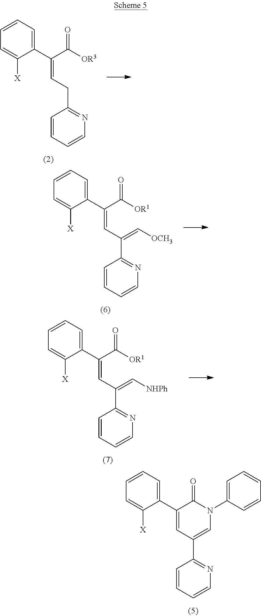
C1(C(C([OR3])=O)=CCC2=NC=CC=C2)=CC=CC=C1[X].C1(C(C([OR1])=O)=CC(C2=NC=CC=C2)=C[OCH3])=CC=CC=C1[X].C1(C(C([OR1])=O)=CC(C2=NC=CC=C2)=C[NHPh])=CC=CC=C1[X].C1(C2=CC(C3=NC=CC=C3)=CN(C3=CC=CC=C3)C2=O)=CC=CC=C1[X]
